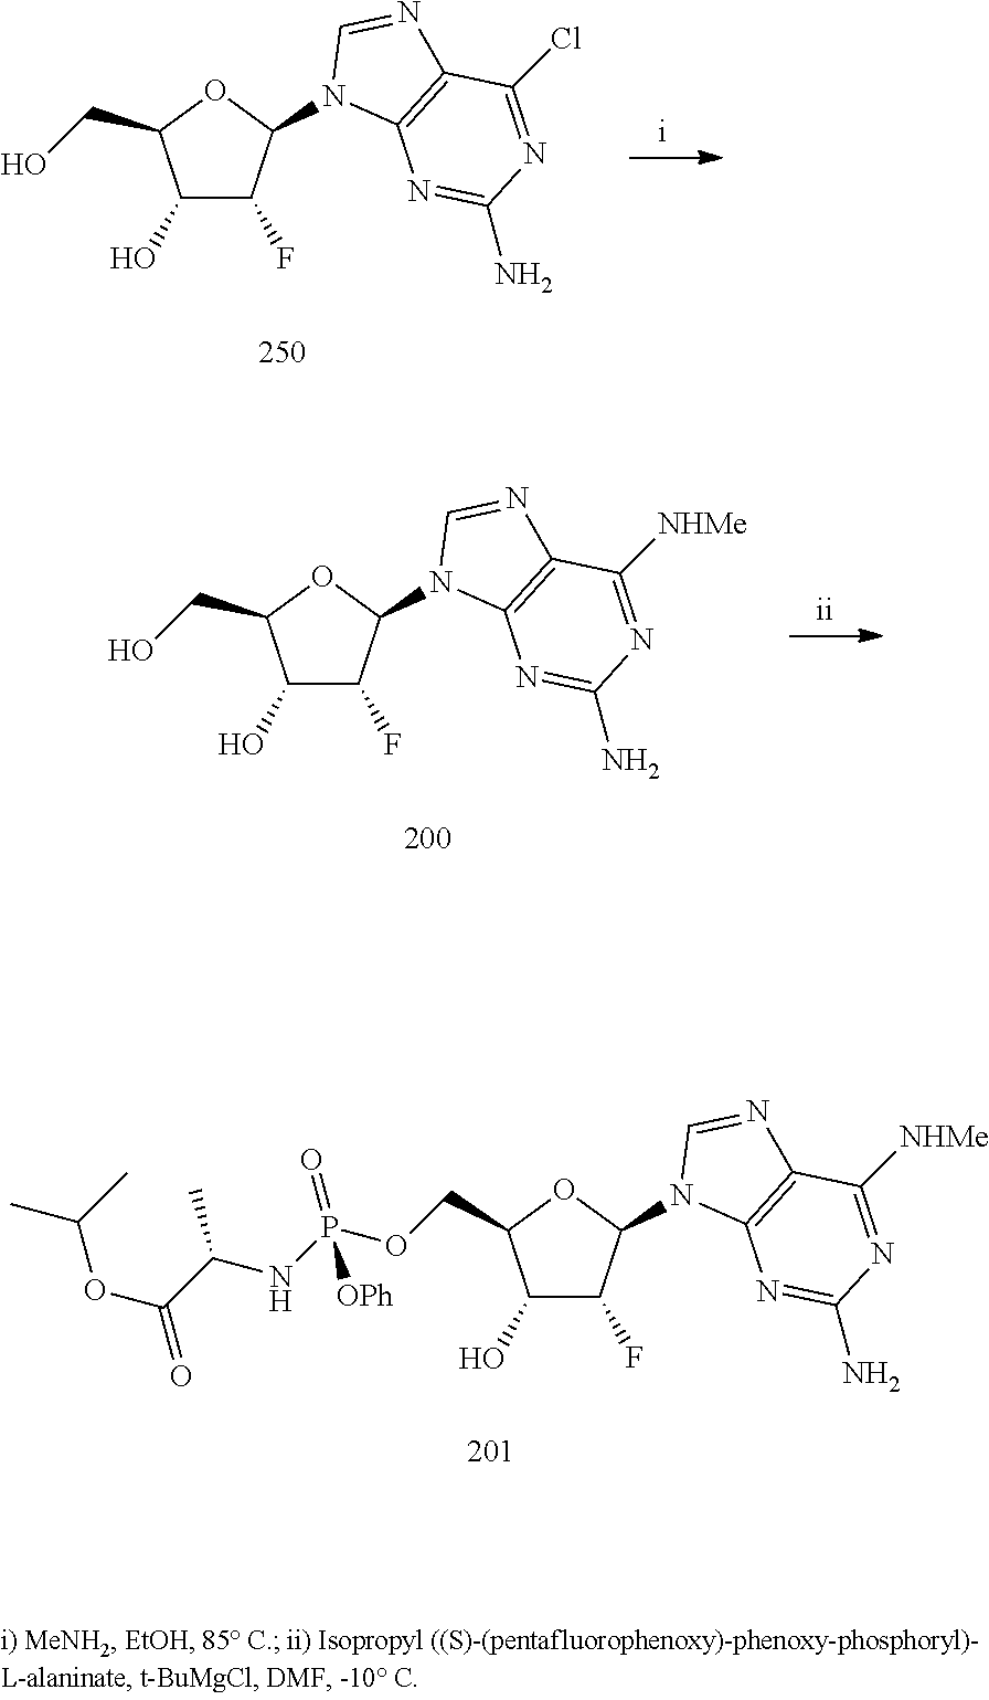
C1(O)C(F)C(N2C3=C(N=C2)C([NHMe])=NC(N)=N3)OC1COP(NC(C(OC(C)C)=O)C)(=O)[OPh].C1(O)C(F)C(N2C3=C(N=C2)C(Cl)=NC(N)=N3)OC1CO.C1(O)C(F)C(N2C3=C(N=C2)C([NHMe])=NC(N)=N3)OC1CO
